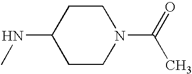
C1CC(NC)CCN1C(=O)C
